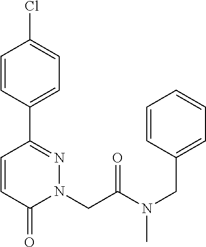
C1=CC(C2=NN(CC(N(CC3=CC=CC=C3)C)=O)C(=O)C=C2)=CC=C1Cl
